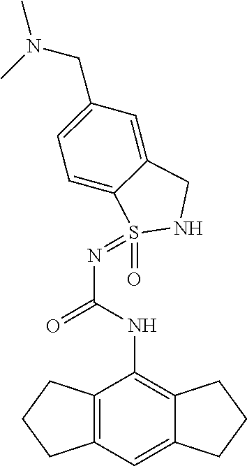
C12=C(C=C3C(=C1NC(N=S1(=O)NCC4=CC(CN(C)C)=CC=C41)=O)CCC3)CCC2
